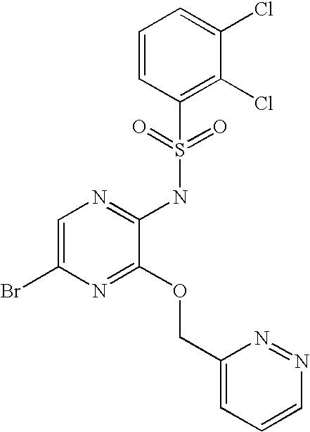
C1=C(Br)N=C(OCC2=CC=CN=N2)C(NS(C2=C(Cl)C(Cl)=CC=C2)(=O)=O)=N1
